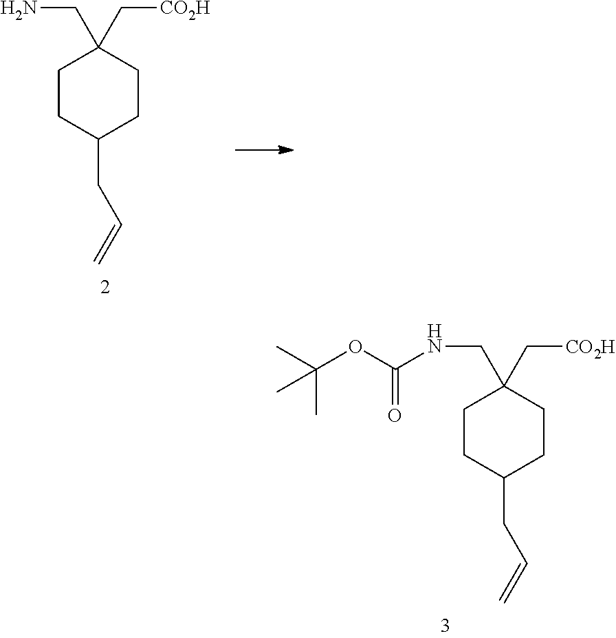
C1CC(CC=C)CCC1(C[CO2H])CN.C1CC(CC=C)CCC1(C[CO2H])CNC(OC(C)(C)C)=O
